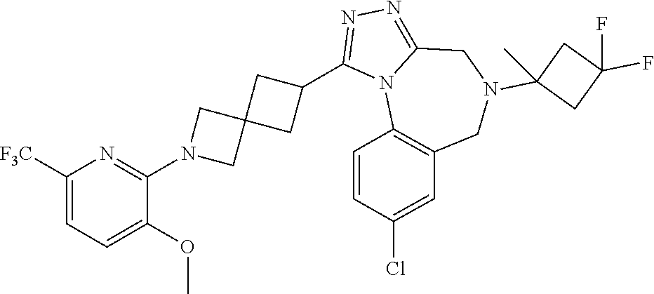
C1([F3C])=CC=C(OC)C(N2CC3(C2)CC(C2=NN=C4N2C2=C(CN(C5(C)CC(F)(F)C5)C4)C=C(Cl)C=C2)C3)=N1
